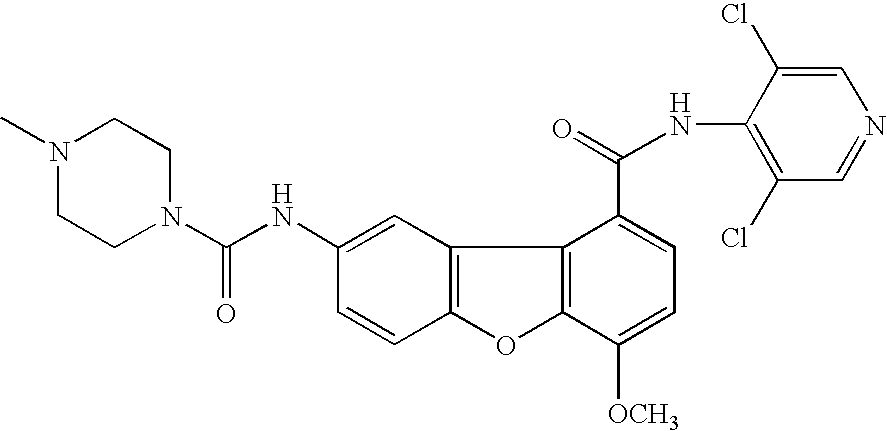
C12=C(C=C(NC(=O)N3CCN(C)CC3)C=C1)C1=C(O2)C([OCH3])=CC=C1C(=O)NC1=C(Cl)C=NC=C1Cl
